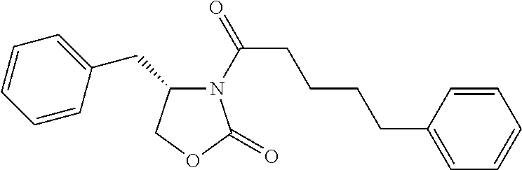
C1=CC(CCCCC(=O)N2C(=O)OCC2CC2=CC=CC=C2)=CC=C1
